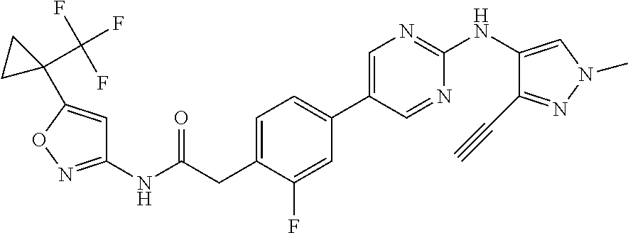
C1=C(C2=CC=C(CC(NC3=NOC(C4(C(F)(F)F)CC4)=C3)=O)C(F)=C2)C=NC(NC2=CN(C)N=C2C#C)=N1
